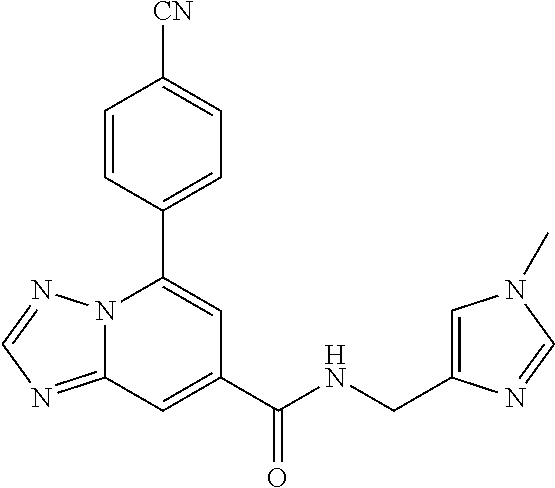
C12=NC=NN1C(C1=CC=C([CN])C=C1)=CC(C(NCC1=CN(C)C=N1)=O)=C2
